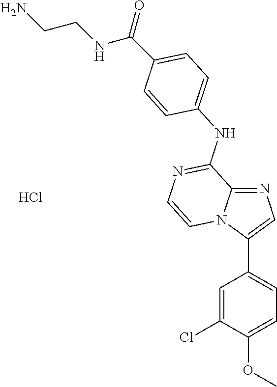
C1=C(Cl)C(OC)=CC=C1C1=CN=C2N1C=CN=C2NC1=CC=C(C(NCCN)=O)C=C1.Cl
